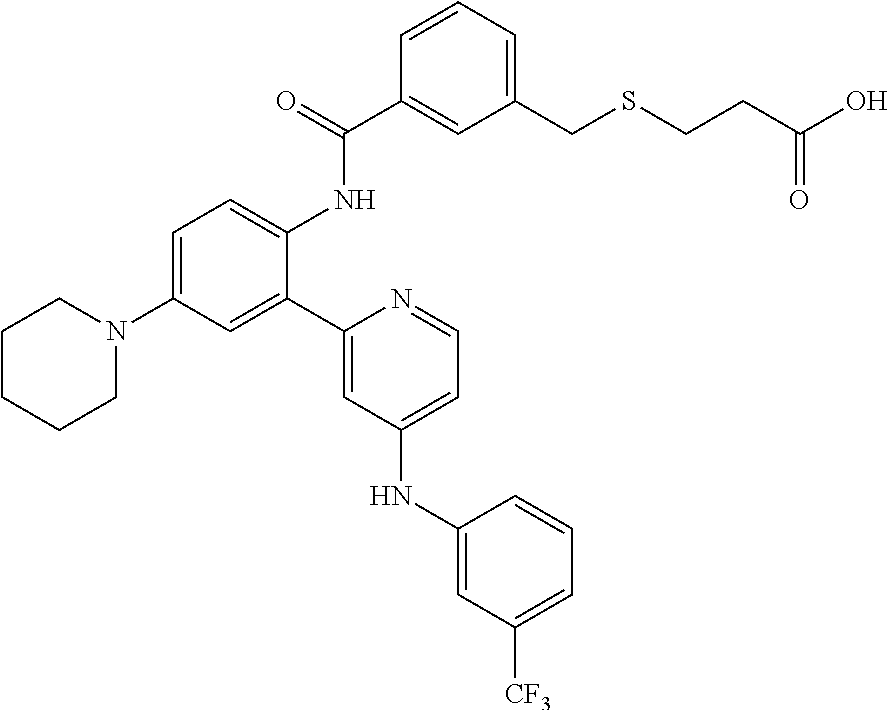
C1(C2=CC(N3CCCCC3)=CC=C2NC(C2=CC(CSCCC(O)=O)=CC=C2)=O)=CC(NC2=CC([CF3])=CC=C2)=CC=N1
